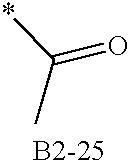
*C(C)=O
